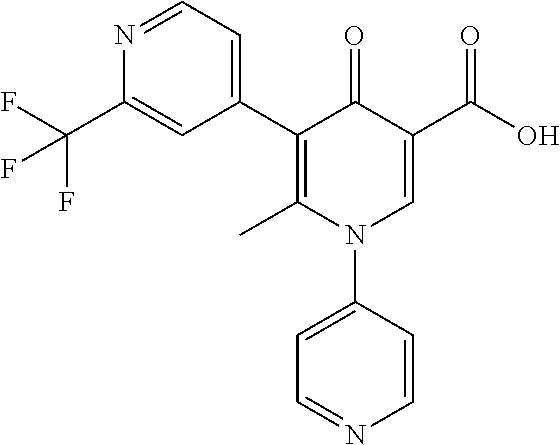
C1(C2=CC=NC(C(F)(F)F)=C2)=C(C)N(C2=CC=NC=C2)C=C(C(=O)O)C1=O
